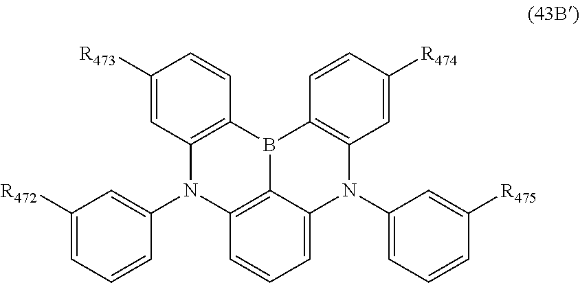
C1([R473])=CC2=C(C=C1)B1C3=C(N2C2=CC([R472])=CC=C2)C=CC=C3N(C2=CC=CC([R475])=C2)C2=C1C=CC([R474])=C2
